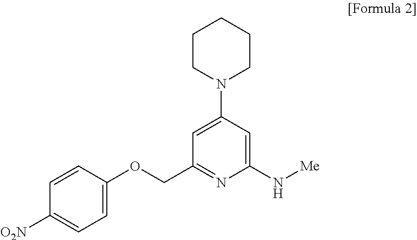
C1CN(C2=CC(COC3=CC=C([O2N])C=C3)=NC(N[Me])=C2)CCC1
